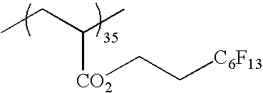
CCC(C)[CO2]CC[C6F13]
